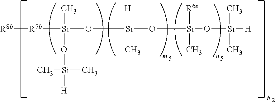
[R7b]([Si](O[Si](O[Si](O[Si]([H])(C)C)([R6e])C)([H])C)(C)O[Si](C)(C)[H])[R8b]
